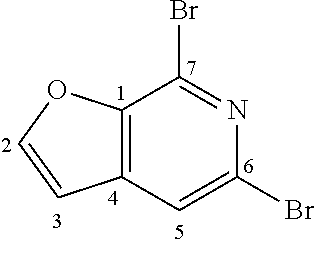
C12=C(C=C(Br)N=C1Br)C=CO2
